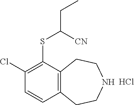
C1(Cl)=C(SC([CN])CC)C2=C(C=C1)CCNCC2.Cl
